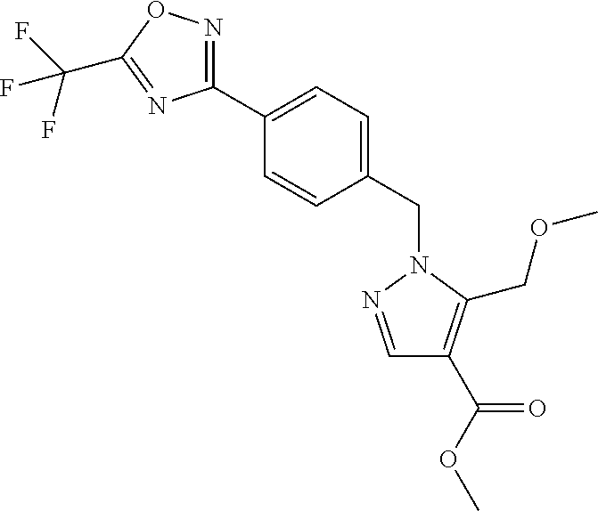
C1(C2=CC=C(CN3N=CC(C(OC)=O)=C3COC)C=C2)=NOC(C(F)(F)F)=N1
